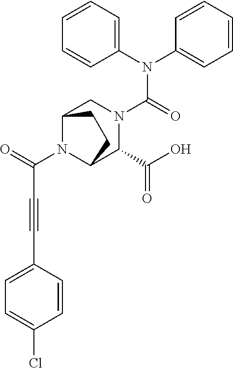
C(N1C2C(C(O)=O)N(C(N(C3=CC=CC=C3)C3=CC=CC=C3)=O)CC1CC2)(=O)C#CC1=CC=C(Cl)C=C1
